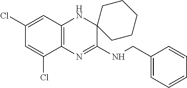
C1(Cl)=CC2=C(C(Cl)=C1)N=C(NCC1=CC=CC=C1)C1(N2)CCCCC1
